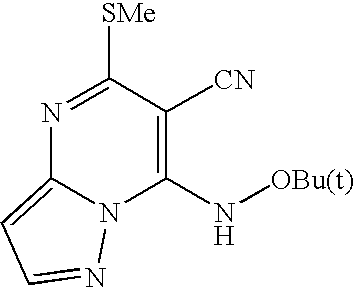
N1=C([SMe])C([CN])=C(N[OBu(t)])N2C1=CC=N2
